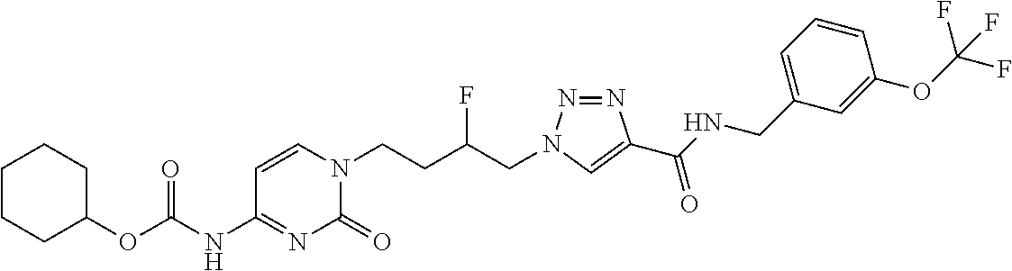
C1(NC(OC2CCCCC2)=O)=NC(=O)N(CCC(CN2N=NC(C(NCC3=CC=CC(OC(F)(F)F)=C3)=O)=C2)F)C=C1
